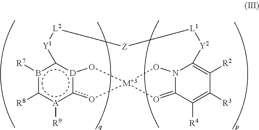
b1([R7])c([R8])[A]([R9])c2[D]3c1[Y1][L2][Z][L1][Y2]C1=C([R2])C([R3])=C([R4])C4=O[M+3](o2)(O3)ON41
